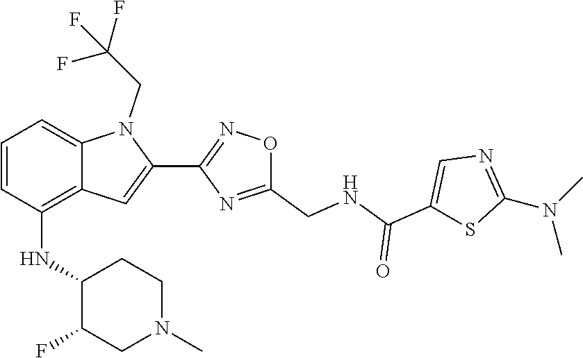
N1=C(N(C)C)SC(C(=O)NCC2=NC(C3=CC4=C(NC5C(F)CN(C)CC5)C=CC=C4N3CC(F)(F)F)=NO2)=C1
